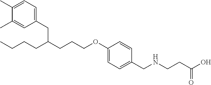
CCCCC(CCCOC1=CC=C(CNCCC(O)=O)C=C1)CC1=CC=C(C)C(C)=C1
